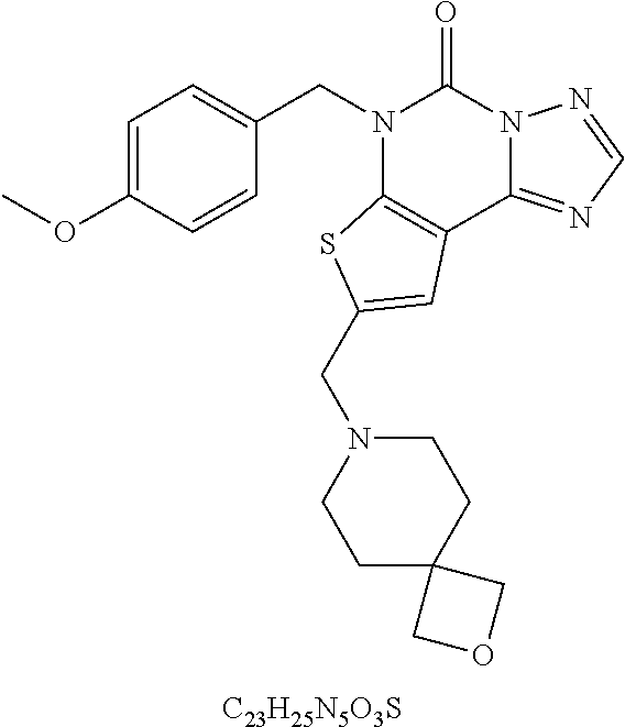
[C23H25N5O3S].C1=C(OC)C=CC(CN2C3=C(C4=NC=NN4C2=O)C=C(CN2CCC4(CC2)COC4)S3)=C1
